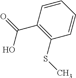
C1(C(=O)O)=C(SC)C=CC=C1
